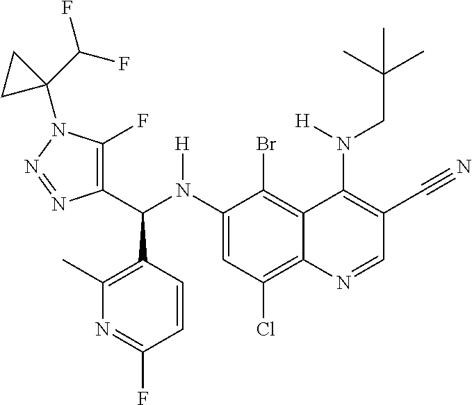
C1(N(C(C2=C(F)N(C3(C(F)F)CC3)N=N2)C2=C(C)N=C(F)C=C2)[H])=CC(Cl)=C2C(=C1Br)C(N(CC(C)(C)C)[H])=C(C#N)C=N2
